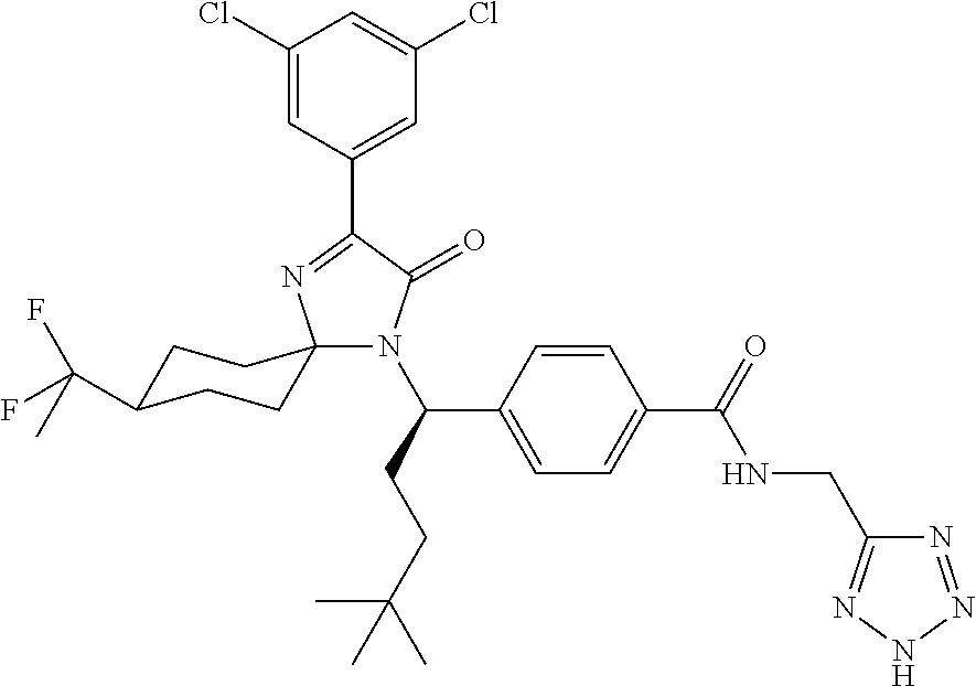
N1(C(CCC(C)(C)C)C2=CC=C(C(=O)NCC3=NNN=N3)C=C2)C(=O)C(C2=CC(Cl)=CC(Cl)=C2)=NC12CCC(C(F)(F)C)CC2
